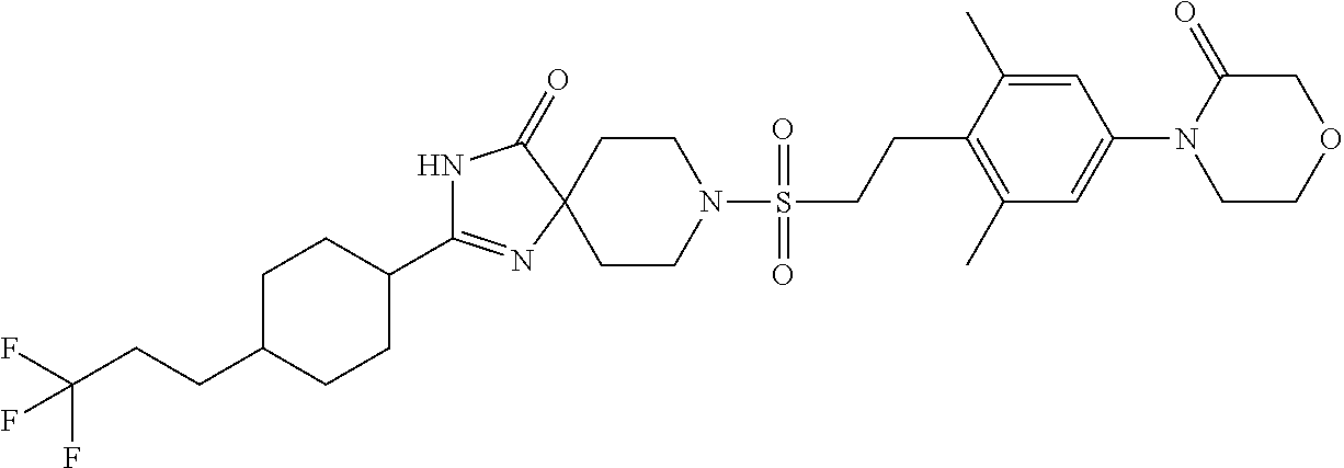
N1C(C2CCC(CCC(F)(F)F)CC2)=NC2(C1=O)CCN(S(CCC1=C(C)C=C(N3CCOCC3=O)C=C1C)(=O)=O)CC2
